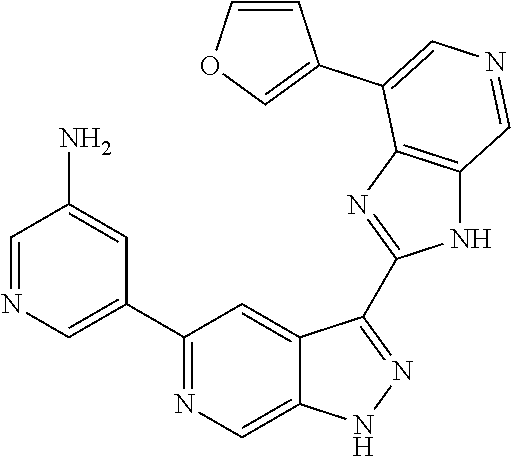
C1(C2=CN=CC(N)=C2)=NC=C2C(=C1)C(C1=NC3=C(N1)C=NC=C3C1=COC=C1)=NN2
